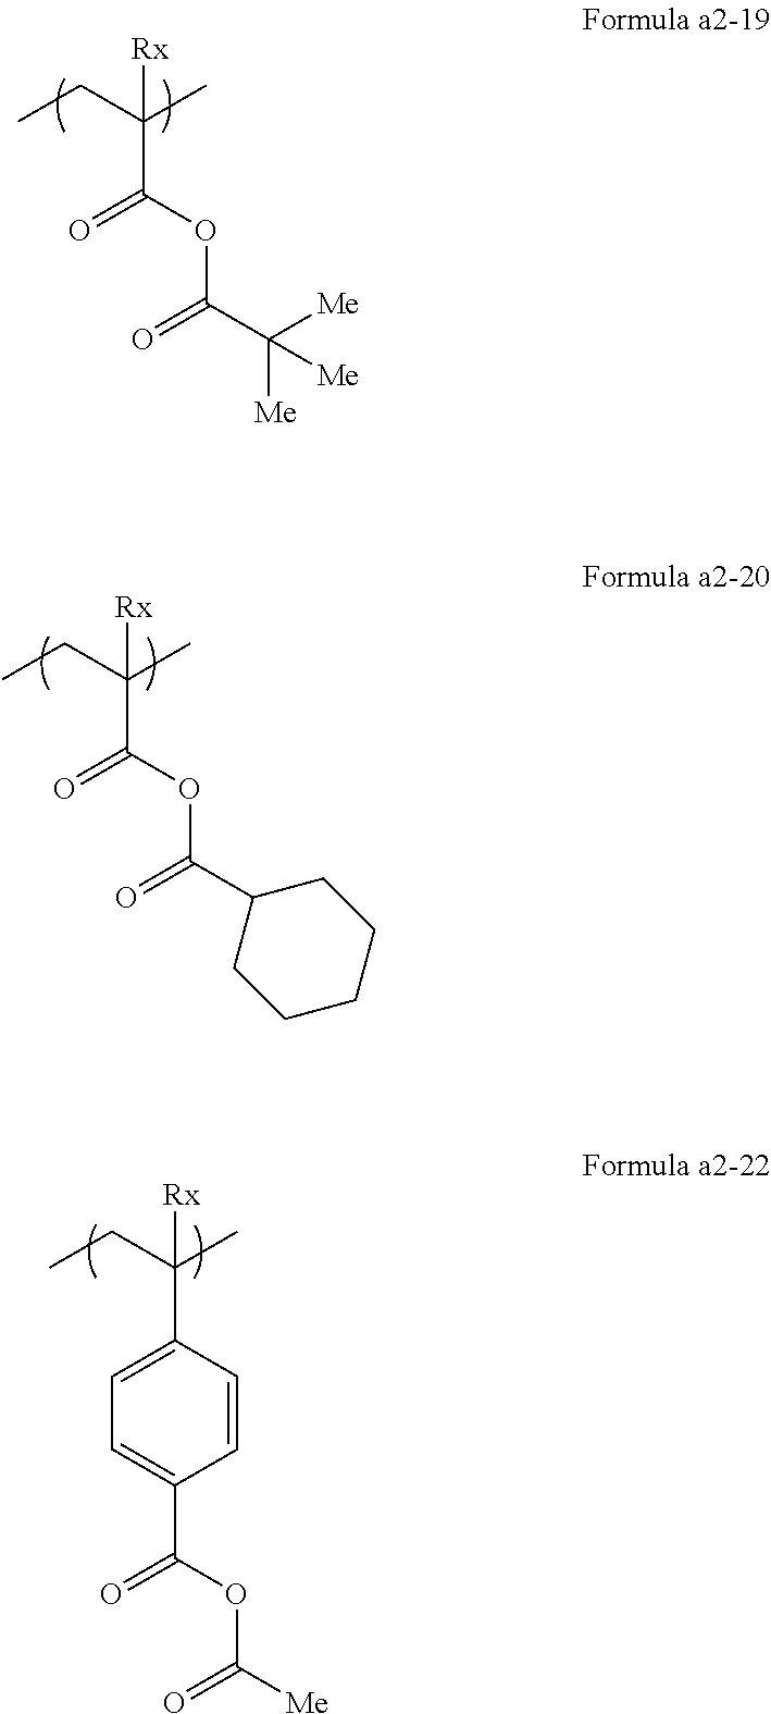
C(OC(C(CC)(C)[Rx])=O)(C([Me])([Me])[Me])=O.C(OC(C(CC)(C)[Rx])=O)(C1CCCCC1)=O.C1(C(CC)(C)[Rx])=CC=C(C(OC([Me])=O)=O)C=C1
